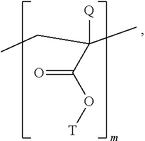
C([Q])(C)(C(=O)O[T])CC
